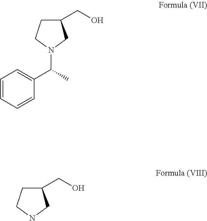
C1(CO)CCN(C(C2=CC=CC=C2)C)C1.C1(CO)CCNC1
